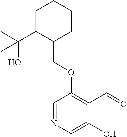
C1C(C(O)(C)C)C(COC2=C(C=O)C(O)=CN=C2)CCC1
